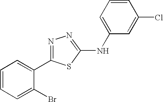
C1=CC=C(Br)C(C2=NN=C(NC3=CC=CC(Cl)=C3)S2)=C1
